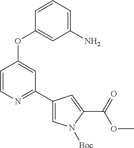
C1(OC2=CC(C3=CN([Boc])C(C(OC)=O)=C3)=NC=C2)=CC(N)=CC=C1
